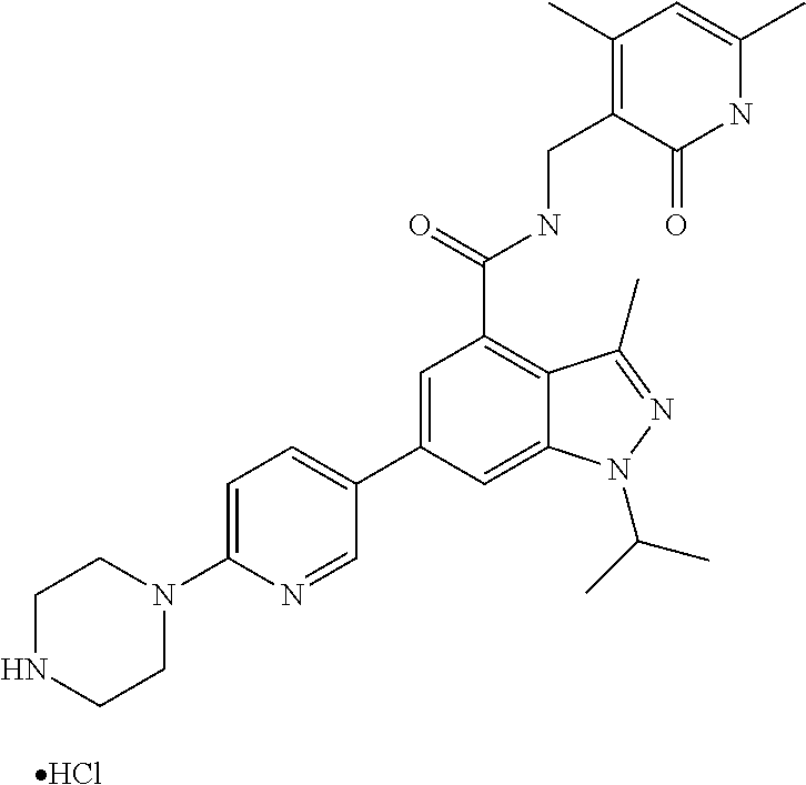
C1=C(C2=CC=C(N3CCNCC3)N=C2)C=C2C(=C1C(=O)NCC1=C(C)C=C(C)NC1=O)C(C)=NN2C(C)C.Cl
